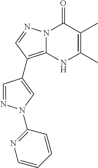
N12C(=C(C3=CN(C4=NC=CC=C4)N=C3)C=N1)NC(C)=C(C)C2=O
